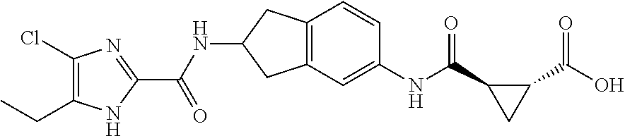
C12=C(C=C(NC(C3CC3C(O)=O)=O)C=C1)CC(NC(C1=NC(Cl)=C(CC)N1)=O)C2
